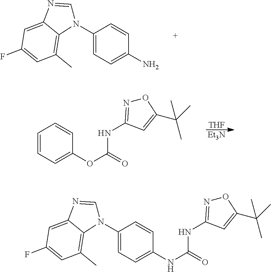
C1=CC=C(OC(NC2=NOC(C(C)(C)C)=C2)=O)C=C1.[THF].[Et3N].C1(N2C=NC3=CC(F)=CC(C)=C23)=CC=C(N)C=C1.C1(N2C=NC3=CC(F)=CC(C)=C23)=CC=C(NC(NC2=NOC(C(C)(C)C)=C2)=O)C=C1
